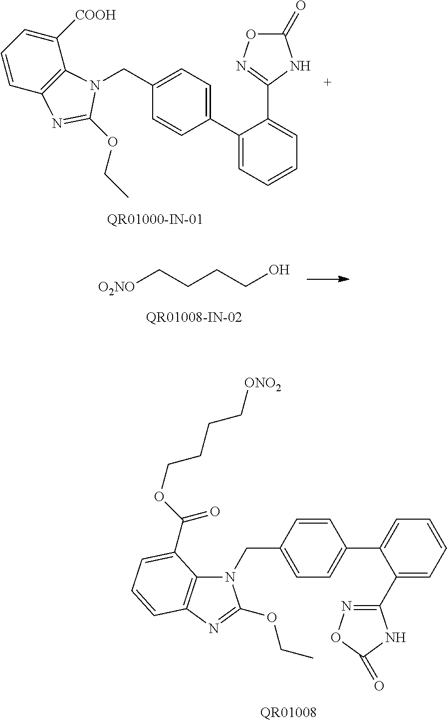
C1(C2=CC=CC=C2C2=NOC(=O)N2)=CC=C(CN2C3=C(C=CC=C3[COOH])N=C2OCC)C=C1.[O2NO]CCCCO.C1=CC(CN2C(OCC)=NC3=C2C(C(OCCCC[ONO2])=O)=CC=C3)=CC=C1C1=CC=CC=C1C1=NOC(=O)N1.[QR01008]
